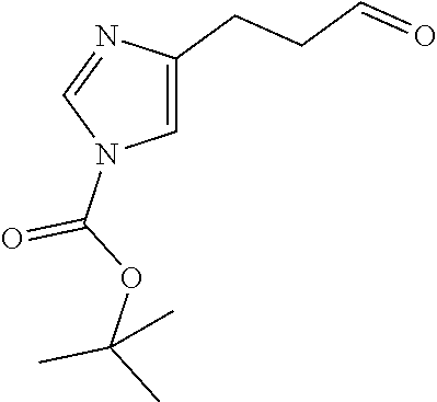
C1=C(CCC=O)N=CN1C(OC(C)(C)C)=O
